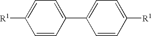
C1=CC(C2=CC=C([R1])C=C2)=CC=C1[R1]
